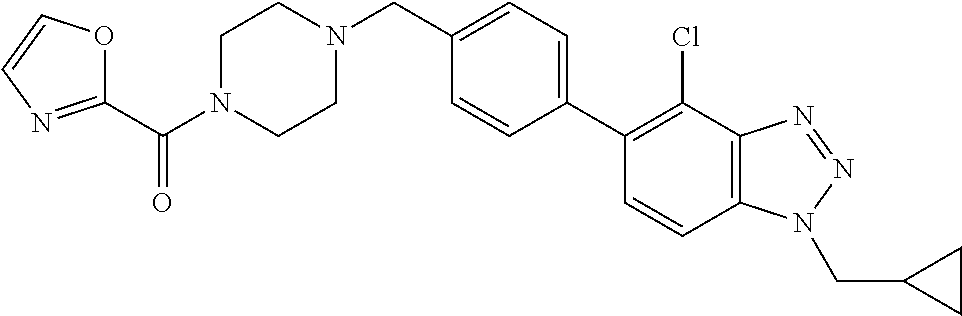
C1=CC2=C(C(Cl)=C1C1=CC=C(CN3CCN(C(C4=NC=CO4)=O)CC3)C=C1)N=NN2CC1CC1
